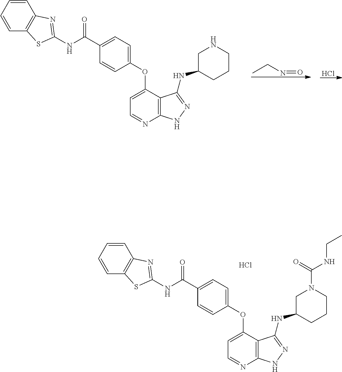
Cl.N(C(C1=CC=C(OC2=CC=NC3=C2C(NC2CNCCC2)=NN3)C=C1)=O)C1=NC2=C(C=CC=C2)S1.CCN=O.N(C(C1=CC=C(OC2=CC=NC3=C2C(NC2CN(C(=O)NCC)CCC2)=NN3)C=C1)=O)C1=NC2=C(C=CC=C2)S1.Cl
